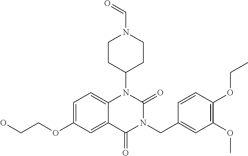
C1=C(OCCO)C=C2C(=C1)N(C1CCN(C=O)CC1)C(=O)N(CC1=CC(OC)=C(OCC)C=C1)C2=O
